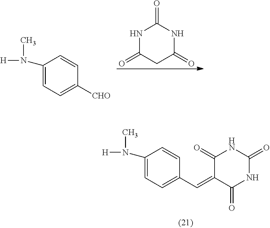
N1C(=O)CC(=O)NC1=O.C1=C(N([H])C)C=CC([CHO])=C1.C1=C(N([H])C)C=CC(C=C2C(=O)NC(=O)NC2=O)=C1
